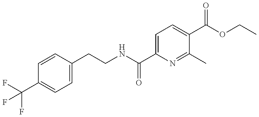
C1=CC(CCNC(C2=CC=C(C(=O)OCC)C(C)=N2)=O)=CC=C1C(F)(F)F
